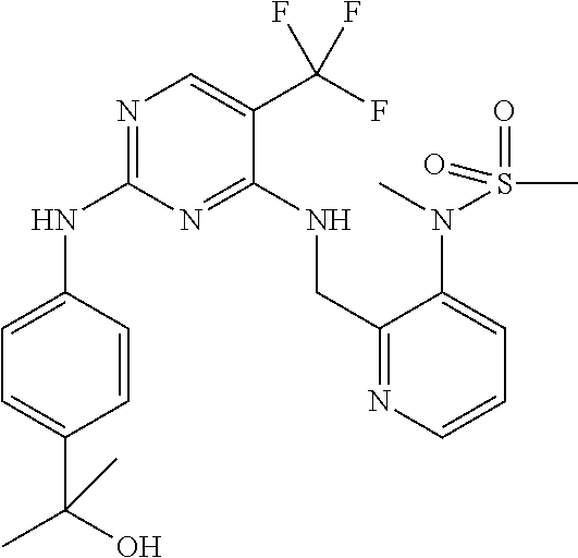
N(C1=NC=C(C(F)(F)F)C(NCC2=NC=CC=C2N(S(C)(=O)=O)C)=N1)C1=CC=C(C(O)(C)C)C=C1
